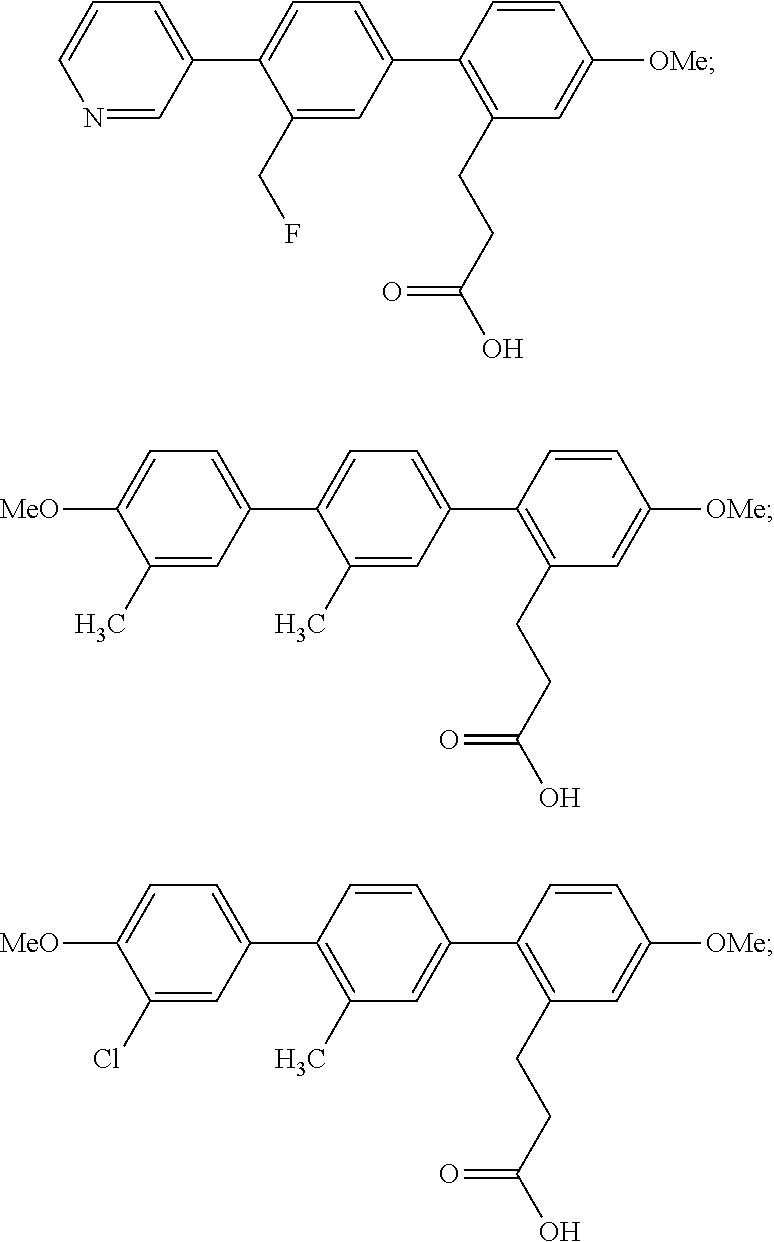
N1=CC(C2=CC=C(C3=C(CCC(O)=O)C=C([OMe])C=C3)C=C2CF)=CC=C1.C1(C)=CC(C2=CC=C(C3=C(CCC(O)=O)C=C([OMe])C=C3)C=C2C)=CC=C1[MeO].C1(Cl)=CC(C2=C(C)C=C(C3=C(CCC(O)=O)C=C([OMe])C=C3)C=C2)=CC=C1[MeO]
